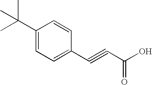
C1=CC(C#CC(O)=O)=CC=C1C(C)(C)C
